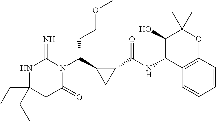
C(C1(CC)NC(=N)N(C(C2CC2C(NC2C3=C(OC(C)(C)C2O)C=CC=C3)=O)CCOC)C(=O)C1)C
